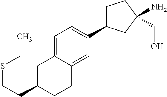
C(CC1CC2=CC=C(C3CCC(N)(CO)C3)C=C2CC1)SCC
